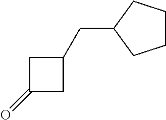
C1(=O)CC(CC2CCCC2)C1
